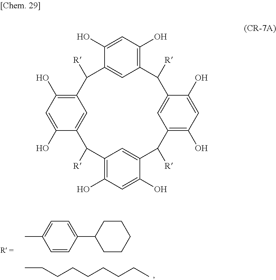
CC1=CC=C(C2CCCCC2)C=C1.CCCCCCCCC.C1(O)=CC(O)=C2C=C1C([R])C1=C(O)C=C(O)C(=C1)C([R])C1=C(O)C=C(O)C(=C1)C([R])C1=C(O)C=C(O)C(=C1)C2[R]
